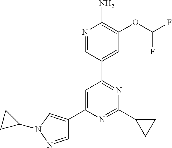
N1=CC(C2=NC(C3CC3)=NC(C3=CN(C4CC4)N=C3)=C2)=CC(OC(F)F)=C1N
